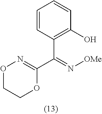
C1=CC(C(=N[OMe])C2=NOCCO2)=C(O)C=C1
